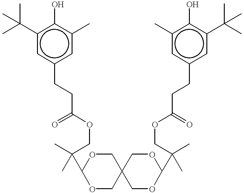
c1(C(C)(C)C)cc(CCC(OCC(C)(C2OCC3(CO2)COC(C(COC(CCc2cc(C(C)(C)C)c(O)c(C)c2)=O)(C)C)OC3)C)=O)cc(C)c1O
